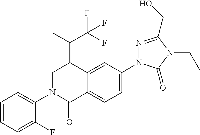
C1=CC=C(F)C(N2C(=O)C3=CC=C(N4N=C(CO)N(CC)C4=O)C=C3C(C(C)C(F)(F)F)C2)=C1
